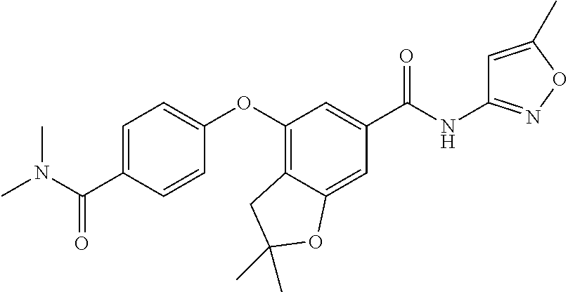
C1=C(C(N(C)C)=O)C=CC(OC2=C3C(=CC(C(=O)NC4=NOC(C)=C4)=C2)OC(C)(C)C3)=C1
